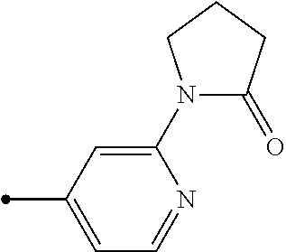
C1(N2C(=O)CCC2)=CC(C)=CC=N1
